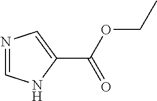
N1C(C(OCC)=O)=CN=C1
